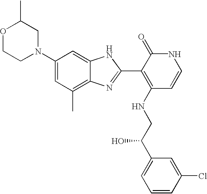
C1(N2CC(C)OCC2)=CC(C)=C2C(=C1)NC(C1=C(NCC(C3=CC=CC(Cl)=C3)O)C=CNC1=O)=N2
